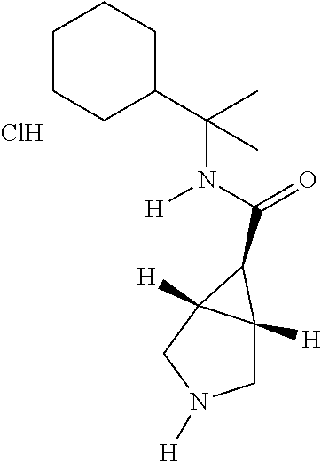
C1C2([H])C([H])(CN1[H])C2C(N([H])C(C1CCCCC1)(C)C)=O.Cl
